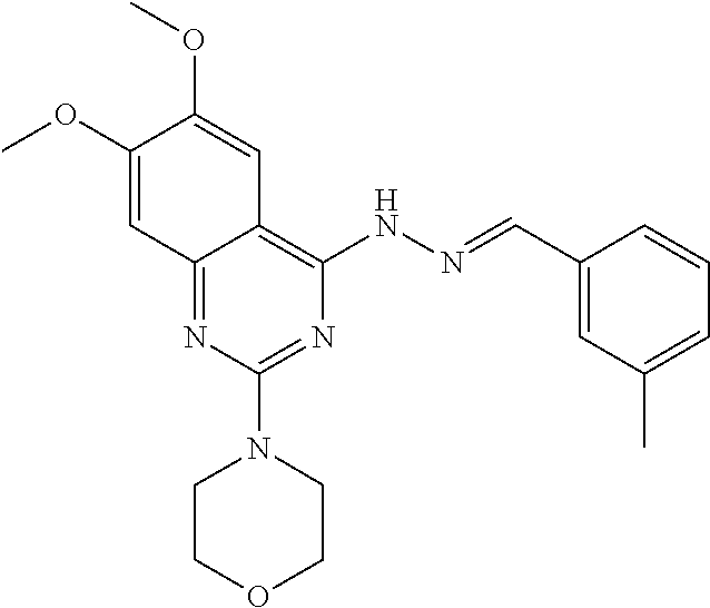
C12=NC(N3CCOCC3)=NC(NN=CC3=CC(C)=CC=C3)=C1C=C(OC)C(OC)=C2
